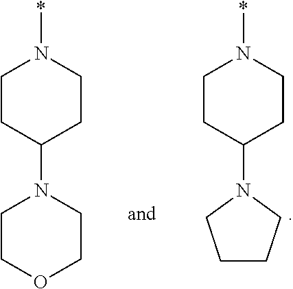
N1(C2CCN(*)CC2)CCCC1.C1COCCN1C1CCN(*)CC1
